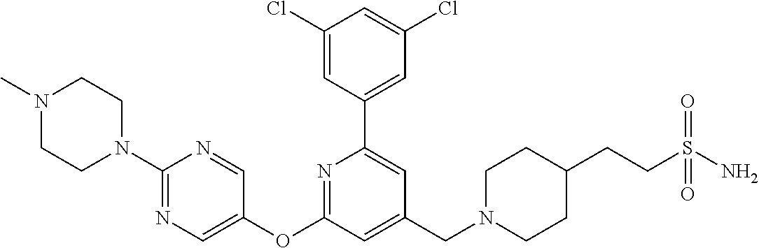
C1(Cl)=CC(C2=CC(CN3CCC(CCS(=O)(=O)N)CC3)=CC(OC3=CN=C(N4CCN(C)CC4)N=C3)=N2)=CC(Cl)=C1
